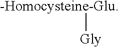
[-Homocysteine-Glu][Gly]
